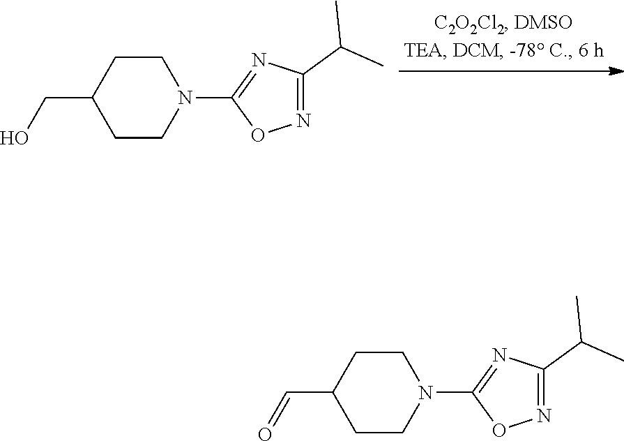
C1CN(C2=NC(C(C)C)=NO2)CCC1CO.C1CN(C2=NC(C(C)C)=NO2)CCC1C=O
